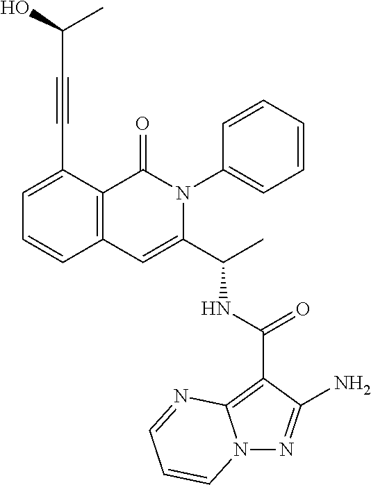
N12N=C(N)C(C(NC(C3=CC4=C(C(=O)N3C3=CC=CC=C3)C(C#CC(C)O)=CC=C4)C)=O)=C1N=CC=C2
